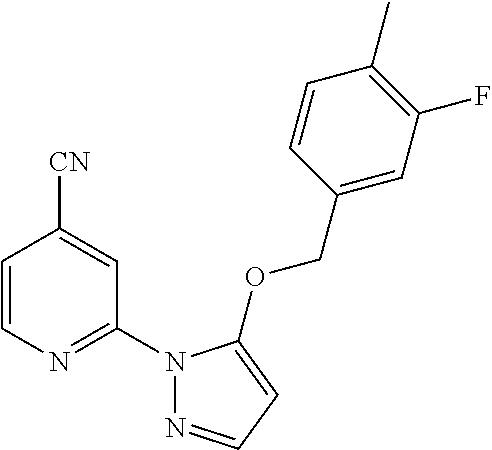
C1=CN=C(N2N=CC=C2OCC2=CC(F)=C(C)C=C2)C=C1[CN]
